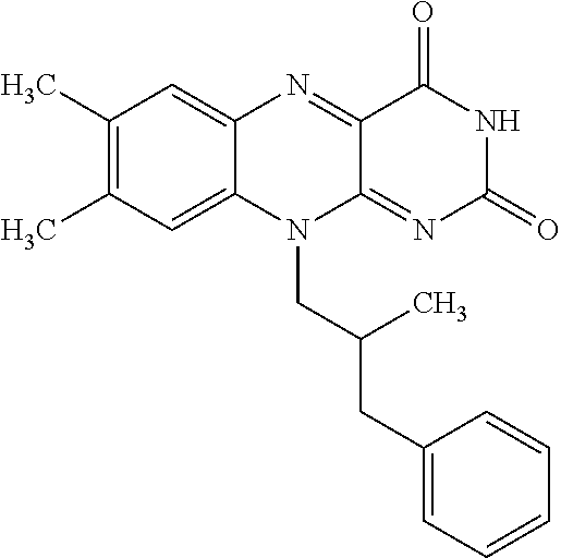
C1(C)=C(C)C=C2C(=C1)N=C1C(=NC(=O)NC1=O)N2CC(CC1=CC=CC=C1)C
